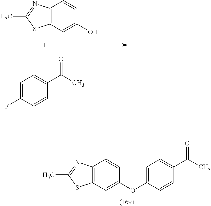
C12=C(N=C(C)S1)C=CC(O)=C2.C1=C(F)C=CC(C(C)=O)=C1.C12=C(N=C(C)S1)C=CC(OC1=CC=C(C(C)=O)C=C1)=C2
